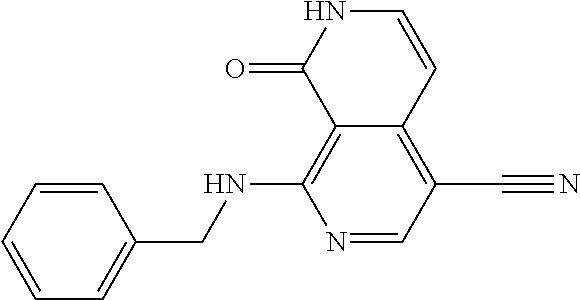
C1=CC=CC=C1CNC1=C2C(=C(C#N)C=N1)C=CNC2=O
